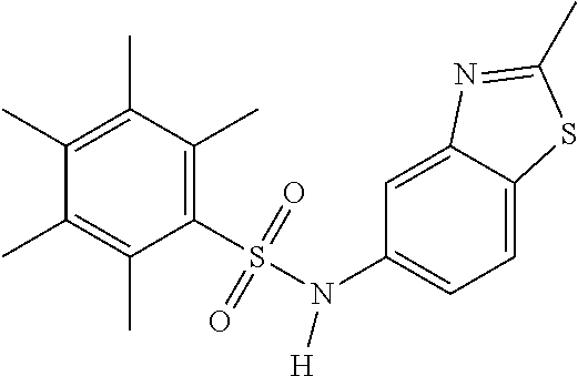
C1(C)=C(C)C(C)=C(S(=O)(=O)N(C2=CC=C3C(=C2)N=C(C)S3)[H])C(C)=C1C
